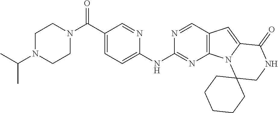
N1(C(C2=CC=C(NC3=NC4=C(C=N3)C=C3N4C4(CNC3=O)CCCCC4)N=C2)=O)CCN(C(C)C)CC1
